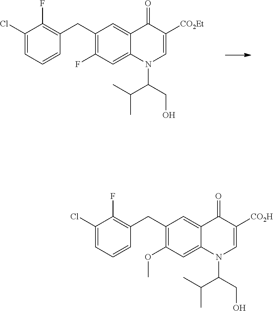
C1(CC2=C(F)C(Cl)=CC=C2)=C(F)C=C2C(=C1)C(=O)C([CO2Et])=CN2C(CO)C(C)C.C1(CC2=C(F)C(Cl)=CC=C2)=C(OC)C=C2C(=C1)C(=O)C([CO2H])=CN2C(CO)C(C)C
